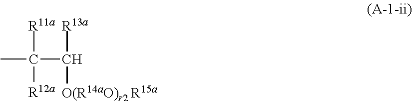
[R11a]C([R12a])(C([O(R14aO)r2 R15a])[R13a])C
